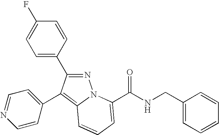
C1(C2=CC=NC=C2)=C2N(N=C1C1=CC=C(F)C=C1)C(C(NCC1=CC=CC=C1)=O)=CC=C2
